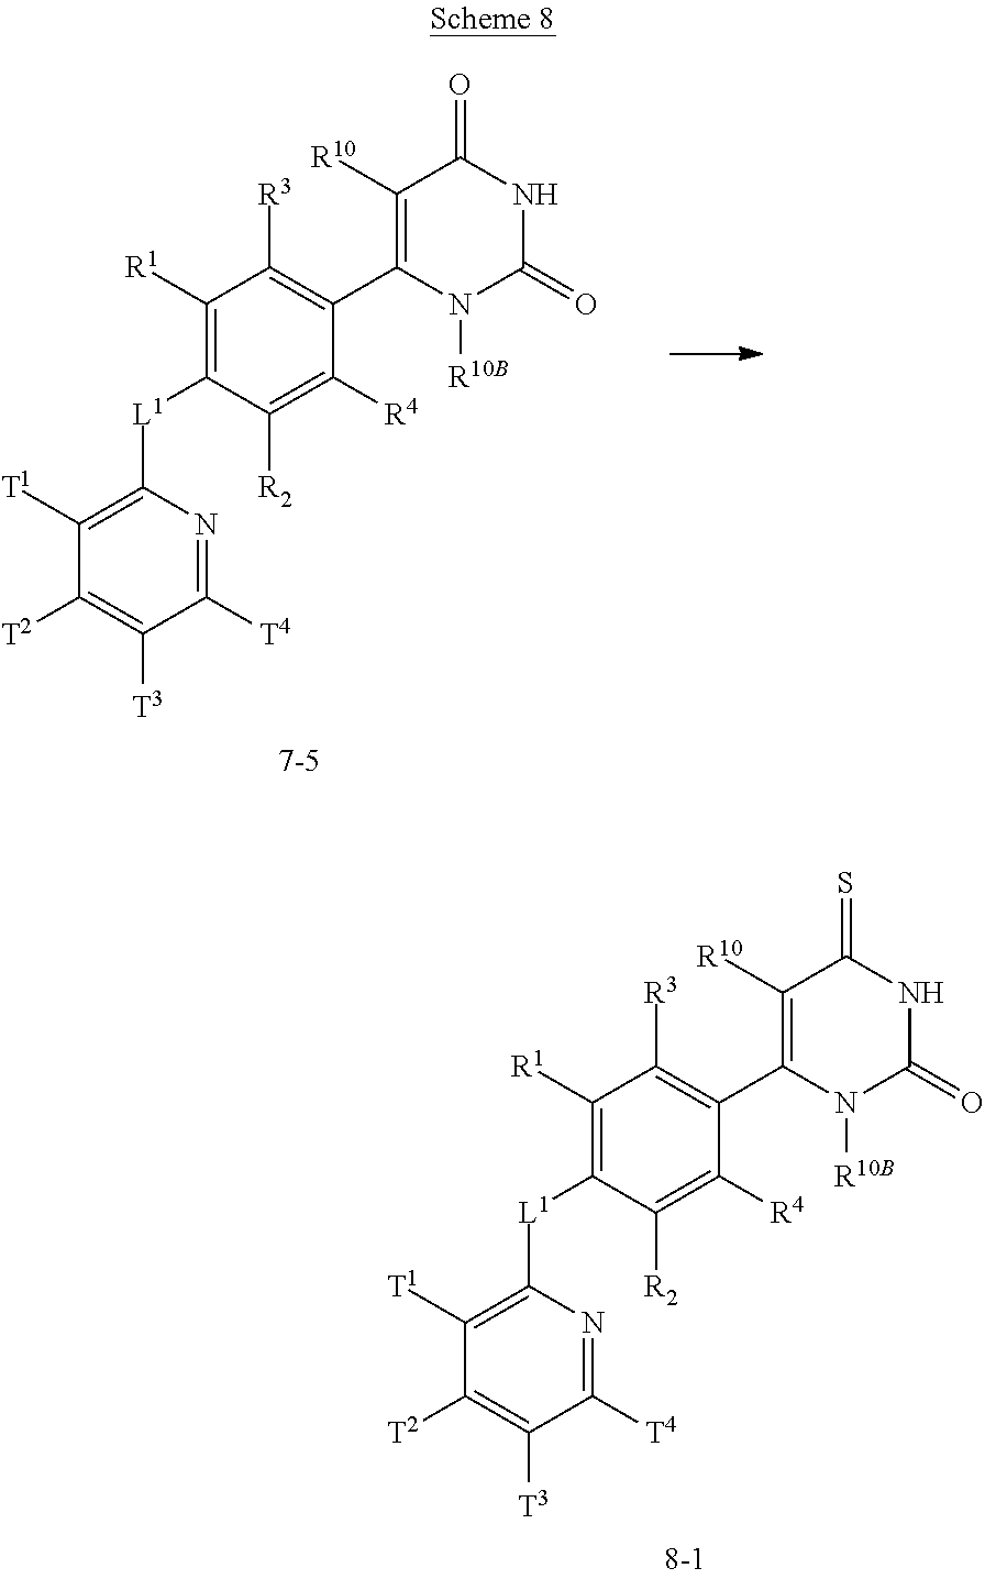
C1([R1])=C([L1]C2=C([T1])C([T2])=C([T3])C([T4])=N2)C([R2])=C([R4])C(C2=C([R10])C(=O)NC(=O)N2[R10B])=C1[R3].C1([R1])=C([L1]C2=C([T1])C([T2])=C([T3])C([T4])=N2)C([R2])=C([R4])C(C2=C([R10])C(=S)NC(=O)N2[R10B])=C1[R3]
